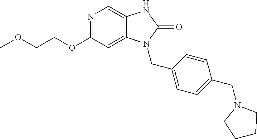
N1=C(OCCOC)C=C2C(=C1)NC(=O)N2CC1=CC=C(CN2CCCC2)C=C1
